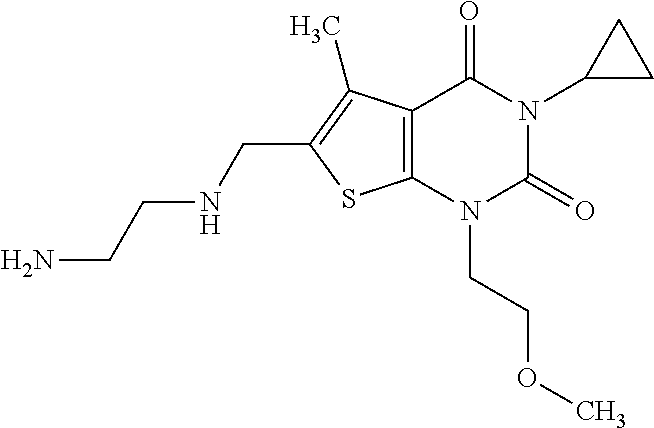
C12=C(N(CCOC)C(=O)N(C3CC3)C1=O)SC(CNCCN)=C2C
